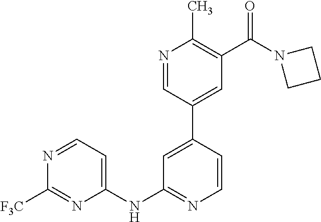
C1(NC2=CC=NC([F3C])=N2)=NC=CC(C2=CC(C(N3CCC3)=O)=C(C)N=C2)=C1
